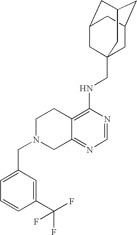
C12=C(NCC34CC5CC(CC(C3)C5)C4)N=CN=C1CN(CC1=CC=CC(C(F)(F)F)=C1)CC2
